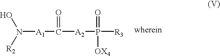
ON([R2])[A1]C([A2]P(=O)([R3])[OX4])=O
